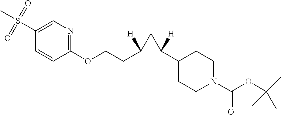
S(C1=CN=C(OCCC2([H])C([H])(C3CCN(C(OC(C)(C)C)=O)CC3)C2)C=C1)(C)(=O)=O
